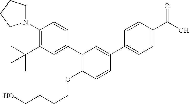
C1(N2CCCC2)=C(C(C)(C)C)C=C(C2=C(OCCCCO)C=CC(C3=CC=C(C(O)=O)C=C3)=C2)C=C1
